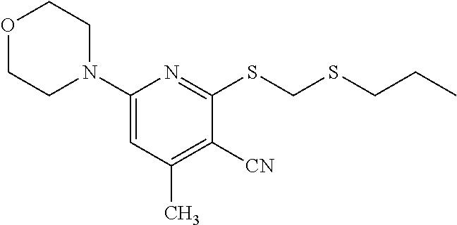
C1([CN])=C(C)C=C(N2CCOCC2)N=C1SCSCCC
